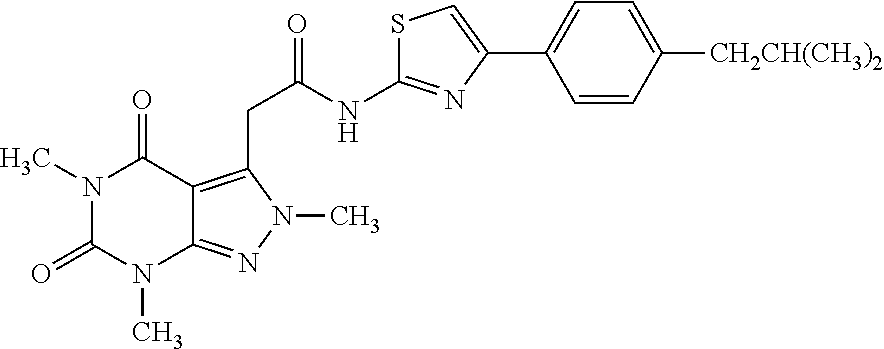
N1(C)C(=O)N(C)C2=NN(C)C(CC(NC3=NC(C4=CC=C([CH2CH(CH3)2])C=C4)=CS3)=O)=C2C1=O
